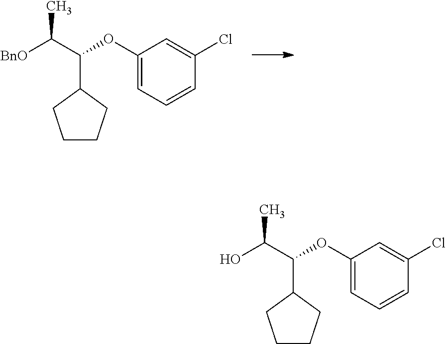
C1(OC(C2CCCC2)C(C)[BnO])=CC=CC(Cl)=C1.C1(OC(C(C)O)C2CCCC2)=CC=CC(Cl)=C1
